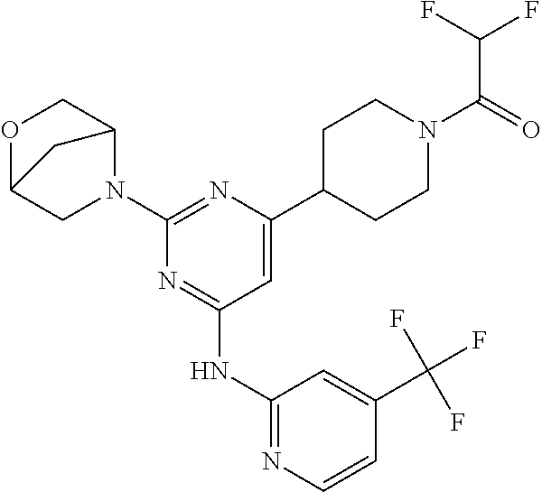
C1C2OCC(N1C1=NC(C3CCN(C(C(F)F)=O)CC3)=CC(NC3=NC=CC(C(F)(F)F)=C3)=N1)C2
